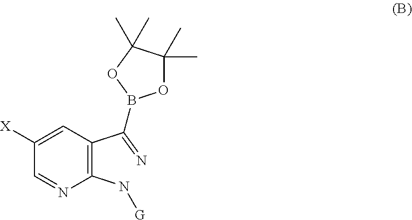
C1([X])=CC(C(=N)B2OC(C)(C)C(C)(C)O2)=C(N[G])N=C1
